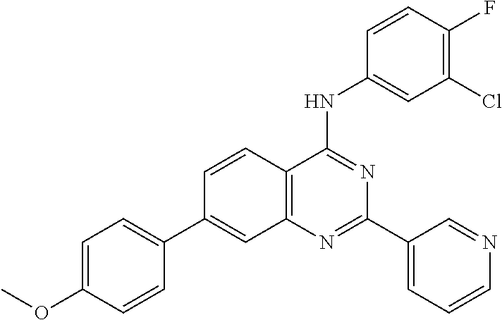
C12=C(N=C(C3=CC=CN=C3)N=C1NC1=CC(Cl)=C(F)C=C1)C=C(C1=CC=C(OC)C=C1)C=C2
